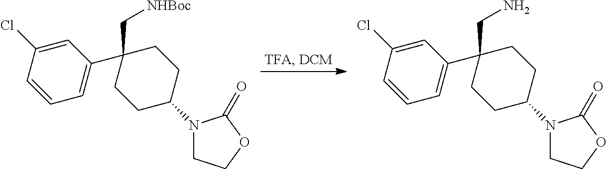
C1(Cl)=CC(C2(CN)CCC(N3CCOC3=O)CC2)=CC=C1.C1(Cl)=CC(C2(C[NHBoc])CCC(N3CCOC3=O)CC2)=CC=C1
